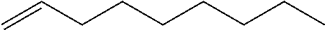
C(CCCCCC)C=C
